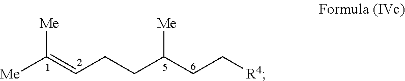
[Me]C(=CCCC(CC[R4])[Me])[Me]
